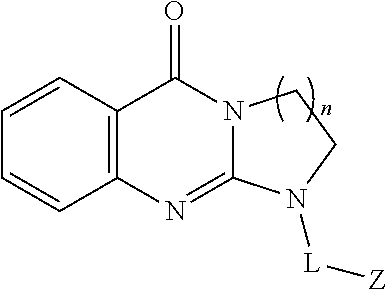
C1=CC2=C(C=C1)C(=O)N1C(=N2)N([L][Z])CC1
